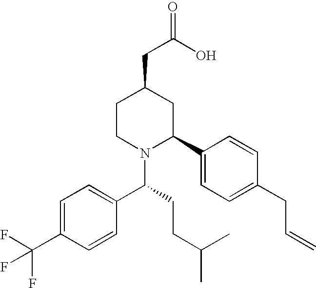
C1CN(C(C2=CC=C(C(F)(F)F)C=C2)CCC(C)C)C(C2=CC=C(CC=C)C=C2)CC1CC(=O)O
